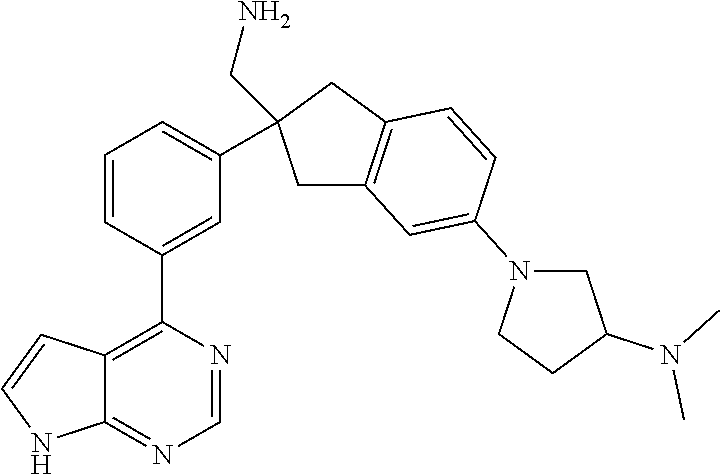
C12=C(C3=CC(C4(CN)CC5=C(C4)C=CC(N4CC(N(C)C)CC4)=C5)=CC=C3)N=CN=C1NC=C2
